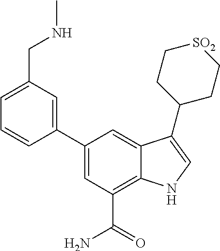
C1(C2=CC(CNC)=CC=C2)=CC(C(=O)N)=C2C(=C1)C(C1CC[SO2]CC1)=CN2
